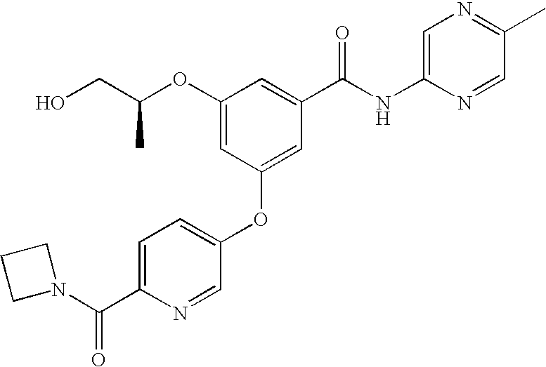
C1(OC(CO)C)=CC(OC2=CC=C(C(=O)N3CCC3)N=C2)=CC(C(NC2=CN=C(C)C=N2)=O)=C1
